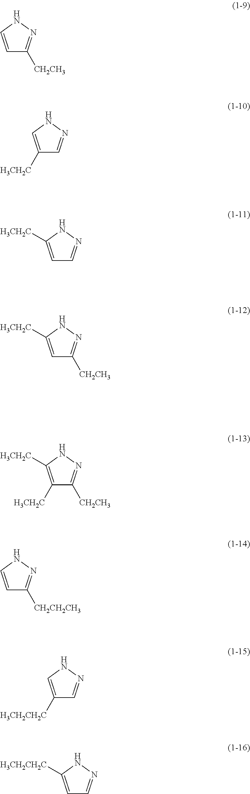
C1=CNN=C1[CH2CH3].C1([H3CH2C])=CNN=C1.C1=C([H3CH2C])NN=C1.C1=C([H3CH2C])NN=C1[CH2CH3].C1([H3CH2C])=C([H3CH2C])NN=C1[CH2CH3].C1=CNN=C1[CH2CH2CH3].C1([H3CH2CH2C])=CNN=C1.C1=C([H3CH2CH2C])NN=C1
